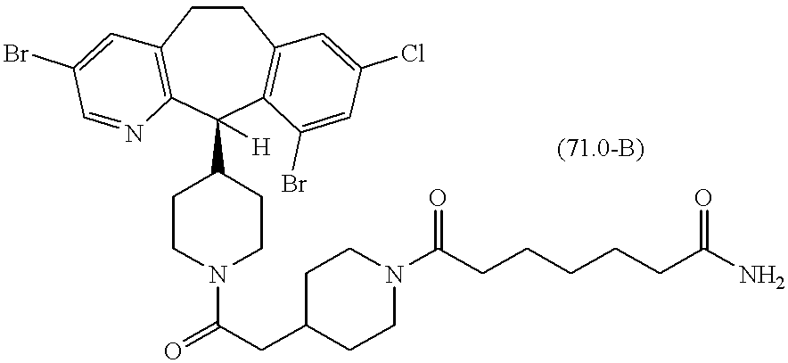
C1CC2=C(C(C3CCN(C(=O)CC4CCN(C(CCCCCC(N)=O)=O)CC4)CC3)([H])C3=C1C=C(Cl)C=C3Br)N=CC(Br)=C2
